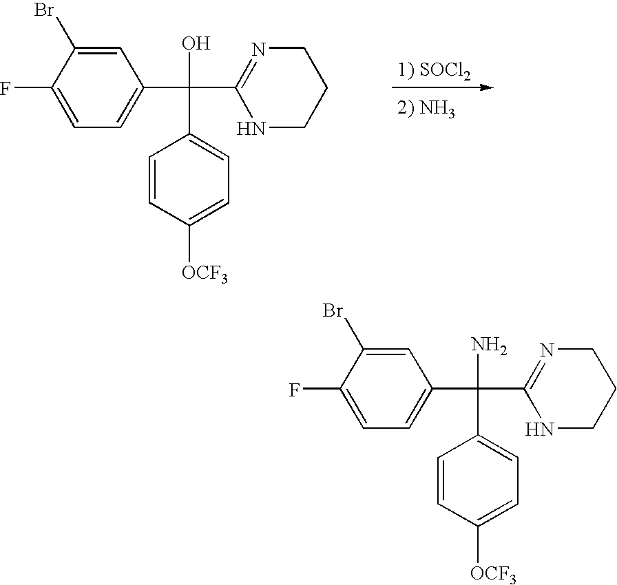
C1=C(Br)C(F)=CC=C1C(O)(C1=CC=C([OCF3])C=C1)C1=NCCCN1.C1=C(Br)C(F)=CC=C1C(N)(C1=CC=C([OCF3])C=C1)C1=NCCCN1
